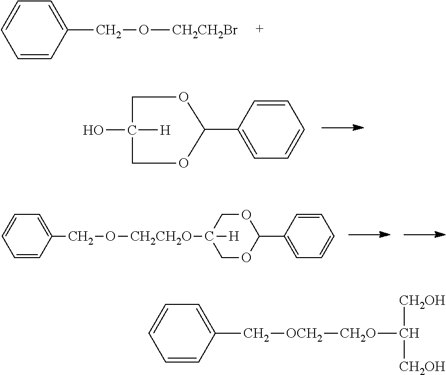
C1=CC(CO[CH2CH2Br])=CC=C1.C1=CC(C2OCC(O)([H])CO2)=CC=C1.C1=CC(CO[CH2CH2O]C2([H])COC(C3=CC=CC=C3)OC2)=CC=C1.C1=CC(C[OCH2][CH2O]C([CH2OH])[CH2OH])=CC=C1
